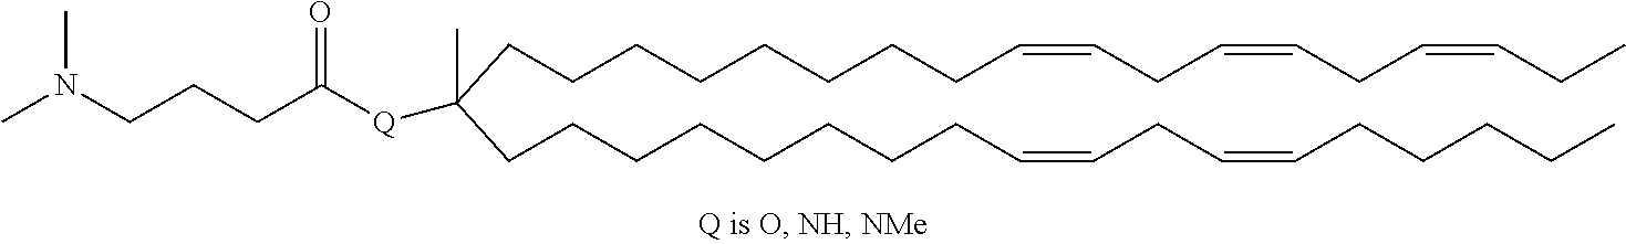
C(C([Q]C(CCCN(C)C)=O)(CCCCCCCCC=CCC=CCC=CCC)C)CCCCCCCC=CCC=CCCCCC
